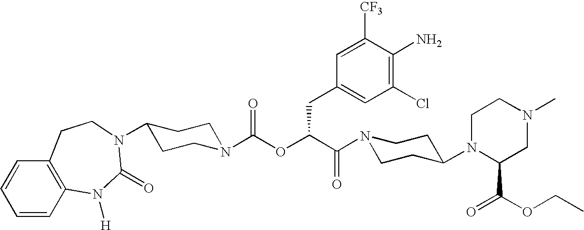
N1(C(C(OC(N2CCC(N3C(=O)N([H])C4=C(C=CC=C4)CC3)CC2)=O)CC2=CC(Cl)=C(N)C([CF3])=C2)=O)CCC(N2C(C(=O)OCC)CN(C)CC2)CC1
